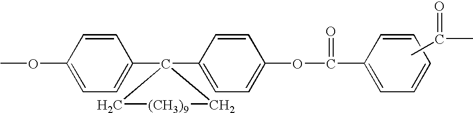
CC(=O)C.COC1=CC=C(C2(C3=CC=C(OC(=O)C4=CC=CC=C4)C=C3)C[(CH3)9]C2)C=C1
